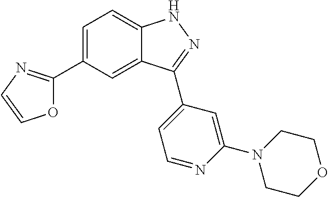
C1=C(C2=NC=CO2)C=C2C(=C1)NN=C2C1=CC=NC(N2CCOCC2)=C1
